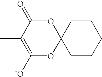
O1C(=O)C(C)=C([-O])OC12CCCCC2
